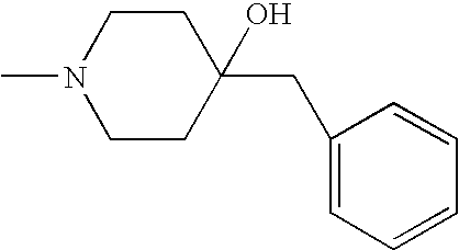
CN1CCC(CC2=CC=CC=C2)(O)CC1
